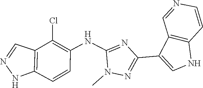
N1=CC2=C(N1)C=CC(NC1=NC(C3=CNC4=C3C=NC=C4)=NN1C)=C2Cl
